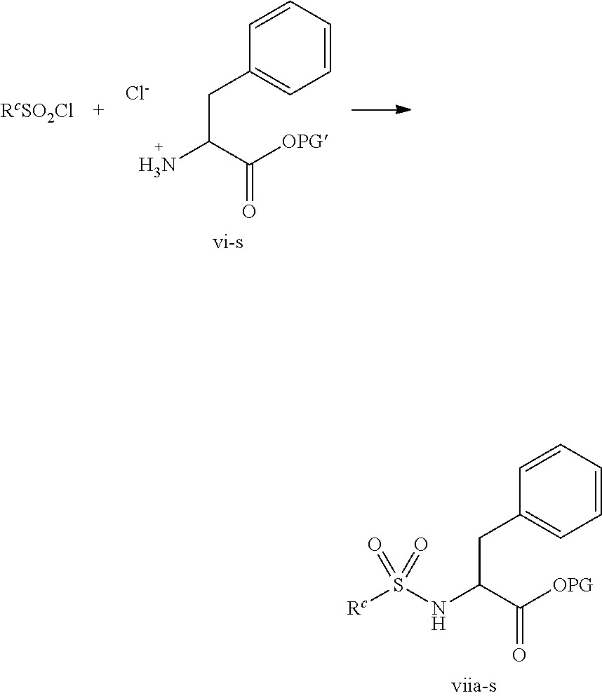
NC(C([OPG])=O)CC1=CC=CC=C1.[Cl-].C(C([OPG])=O)(NS([Rc])(=O)=O)CC1=CC=CC=C1
